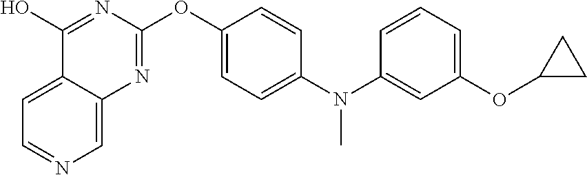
C1=C2C(=CN=C1)N=C(OC1=CC=C(N(C3=CC(OC4CC4)=CC=C3)C)C=C1)N=C2O
